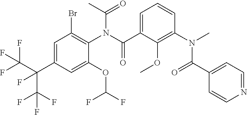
C1=C(C(C(F)(F)F)(C(F)(F)F)F)C=C(OC(F)F)C(N(C(=O)C2=CC=CC(N(C(=O)C3=CC=NC=C3)C)=C2OC)C(C)=O)=C1Br
